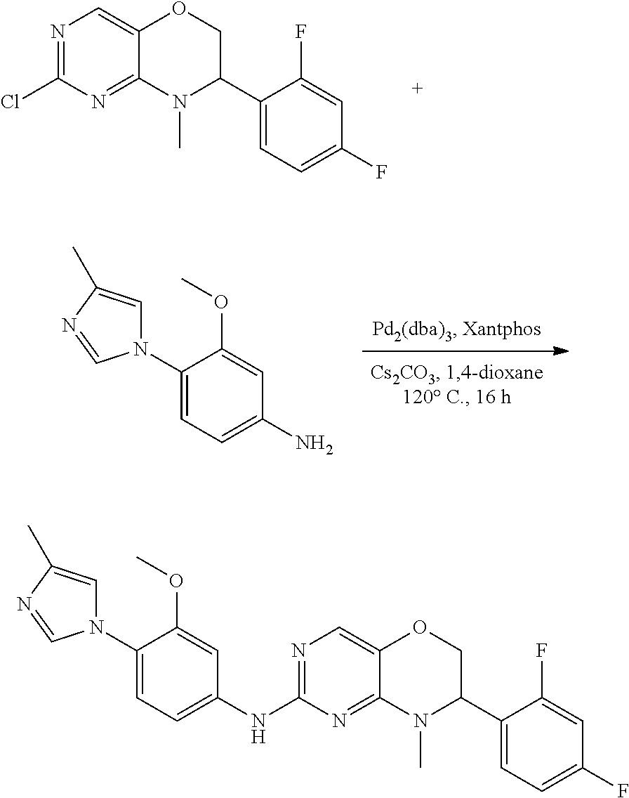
N1=C(Cl)N=C2C(=C1)OCC(C1=CC=C(F)C=C1F)N2C.NC1=CC=C(N2C=C(C)N=C2)C(OC)=C1.N1=C(NC2=CC=C(N3C=C(C)N=C3)C(OC)=C2)N=C2C(=C1)OCC(C1=CC=C(F)C=C1F)N2C
